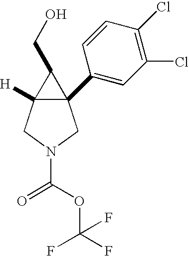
C12(C3=CC(Cl)=C(Cl)C=C3)C([H])(CN(C(OC(F)(F)F)=O)C1)C2CO
